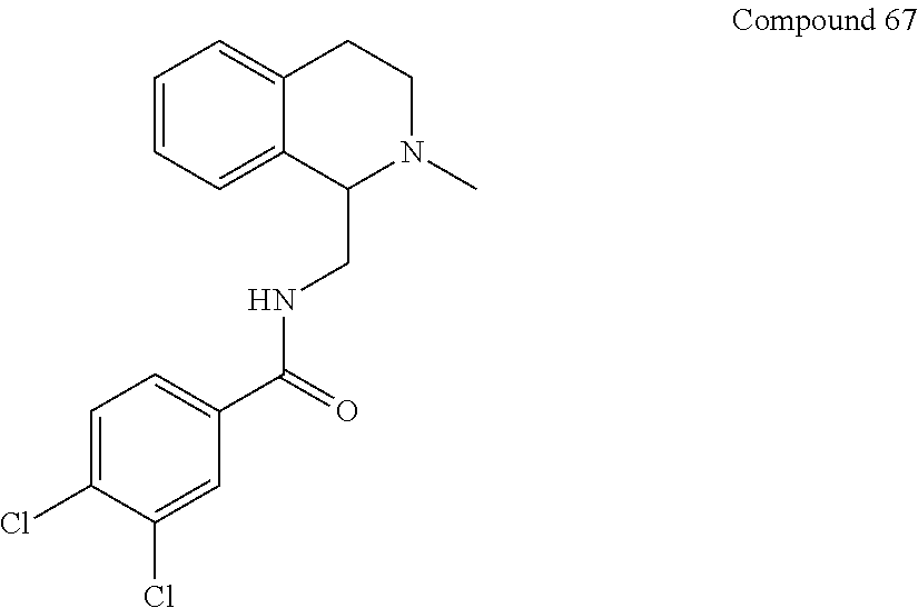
C1=CC=C2C(=C1)CCN(C)C2CNC(C1=CC=C(Cl)C(Cl)=C1)=O
